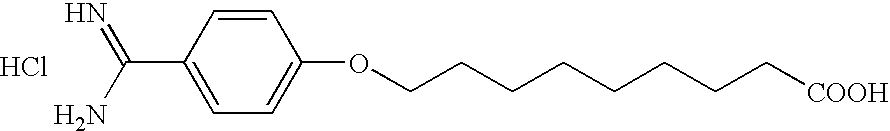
Cl.C1=C(C(N)=N)C=CC(OCCCCCCCC[COOH])=C1
